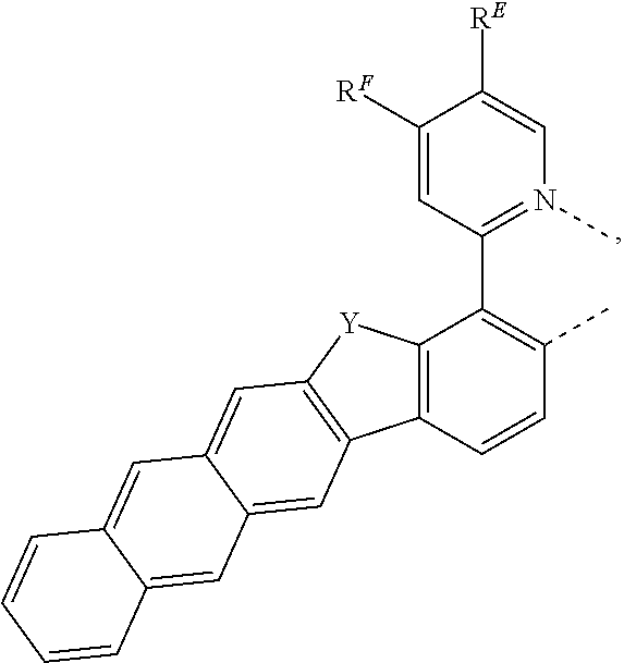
C12=C(C=CC(C)=C1C1=N(C)C=C([RE])C([RF])=C1)C1=C([Y]2)C=C2C(=C1)C=C1C(=C2)C=CC=C1
